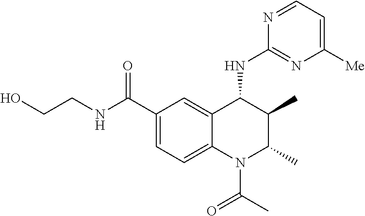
C1(C(NCCO)=O)=CC=C2C(=C1)C(NC1=NC([Me])=CC=N1)C(C)C(C)N2C(C)=O
